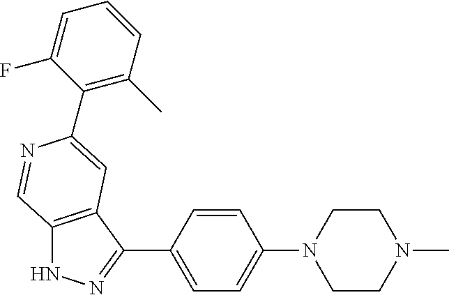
C12=C(C(C3=CC=C(N4CCN(C)CC4)C=C3)=NN1)C=C(C1=C(C)C=CC=C1F)N=C2
